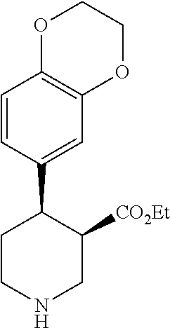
C1=CC(C2CCNCC2[CO2Et])=CC2=C1OCCO2
